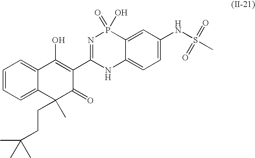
C1=CC=C2C(=C1)C(O)=C(C1=NP(=O)(O)C3=CC(NS(C)(=O)=O)=CC=C3N1)C(=O)C2(CCC(C)(C)C)C
